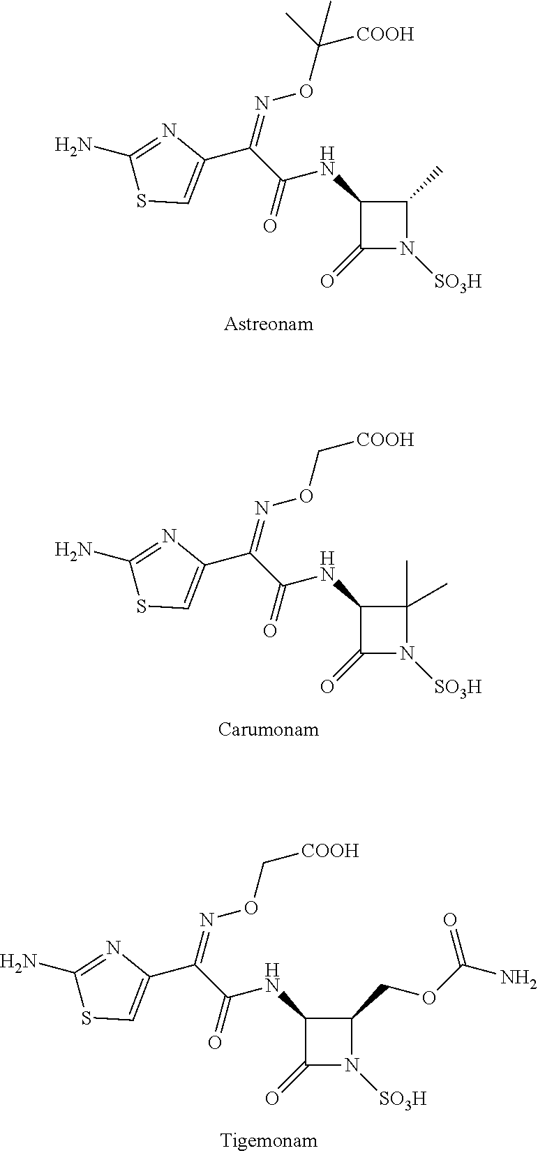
C1(=O)N([SO3H])C(C)C1NC(C(=NOC([COOH])(C)C)C1=CSC(N)=N1)=O.C1(=O)N([SO3H])C(C)(C)C1NC(C(=NOC[COOH])C1=CSC(N)=N1)=O.C1(=O)N([SO3H])C(COC(N)=O)C1NC(C(=NOC[COOH])C1=CSC(N)=N1)=O
